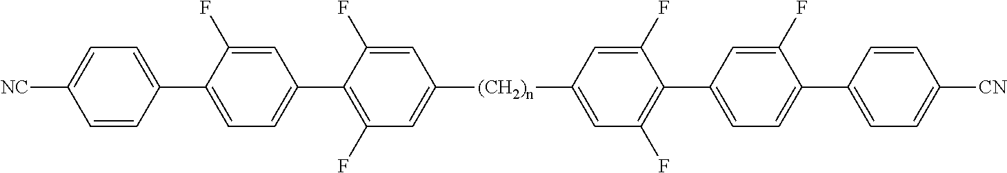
C1=C(F)C(C2=CC=C(C3=CC=C([NC])C=C3)C(F)=C2)=C(F)C=C1[(CH2)n]C1=CC(F)=C(C2=CC=C(C3=CC=C([CN])C=C3)C(F)=C2)C(F)=C1
